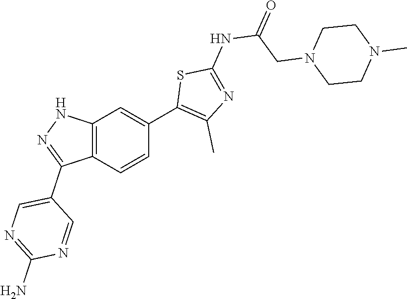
C12=C(C=CC(C3=C(C)N=C(NC(CN4CCN(C)CC4)=O)S3)=C1)C(C1=CN=C(N)N=C1)=NN2
